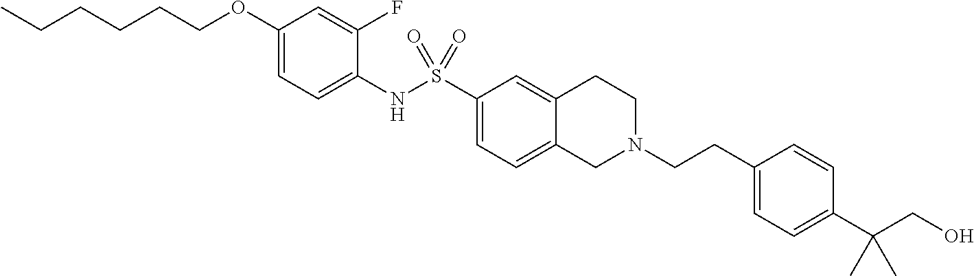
C1(OCCCCCC)=CC=C(NS(C2=CC=C3C(=C2)CCN(CCC2=CC=C(C(CO)(C)C)C=C2)C3)(=O)=O)C(F)=C1
